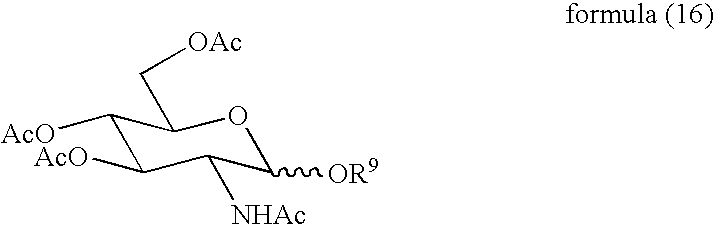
C1([AcO])C([AcO])C([NHAc])C([OR9])OC1C[OAc]
